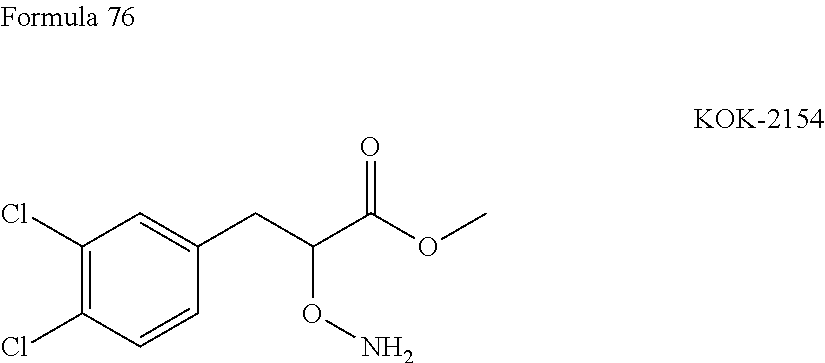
C1(Cl)=C(Cl)C=C(CC(C(OC)=O)ON)C=C1
